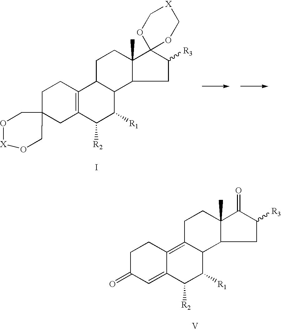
C1C(=O)C=C2C(=C3C(C([R1])C2[R2])C2C(C)(CC3)C(=O)C([R3])C2)C1.[V].I.C1C2(CC3=C(C1)C1C(C([R1])C3[R2])C3C(C)(CC1)C1(C([R3])C3)OC[X]CO1)CO[X]OC2
